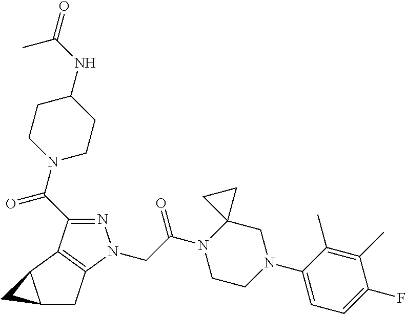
N1=C(C(N2CCC(NC(=O)C)CC2)=O)C2=C(N1CC(N1CCN(C3=CC=C(F)C(C)=C3C)CC13CC3)=O)CC1C2C1
